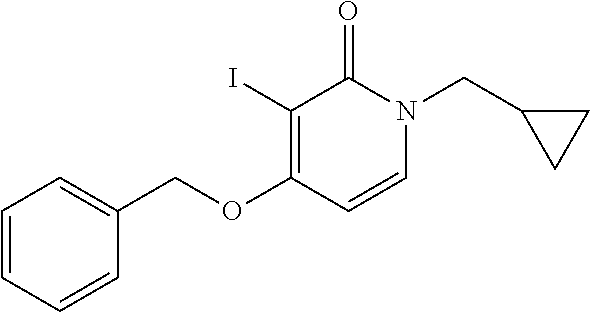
C1=C(COC2=C(I)C(=O)N(CC3CC3)C=C2)C=CC=C1
